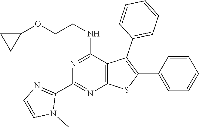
C1(C2=NC3=C(C(NCCOC4CC4)=N2)C(C2=CC=CC=C2)=C(C2=CC=CC=C2)S3)=NC=CN1C
